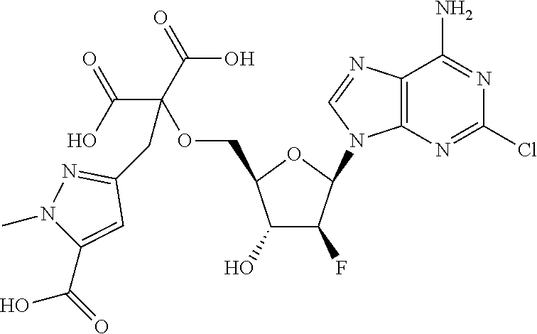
C1(O)C(F)C(N2C3=C(C(N)=NC(Cl)=N3)N=C2)OC1COC(CC1=NN(C)C(C(O)=O)=C1)(C(O)=O)C(=O)O
